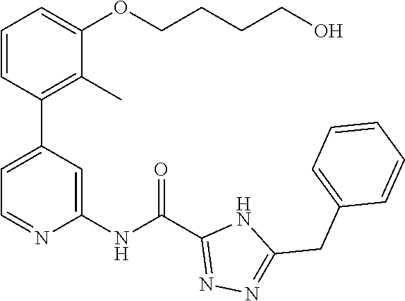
C(CCOC1=CC=CC(C2=CC=NC(NC(C3=NN=C(CC4=CC=CC=C4)N3)=O)=C2)=C1C)CO
